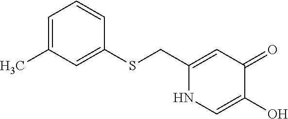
C1(CSC2=CC(C)=CC=C2)=CC(=O)C(O)=CN1
